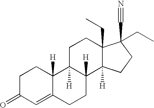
C1C2([H])C([H])(C3([H])C(CC)(C1)C(C#N)(CC)CC3)CCC1=CC(=O)CCC21[H]
